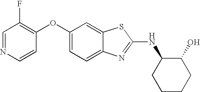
N1=CC(F)=C(OC2=CC=C3C(=C2)SC(NC2CCCCC2O)=N3)C=C1
